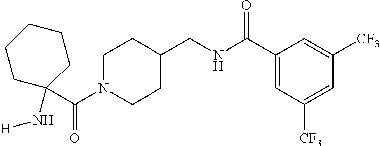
C1N(C(C2(N[H])CCCCC2)=O)CCC(CNC(C2=CC([CF3])=CC([CF3])=C2)=O)C1
